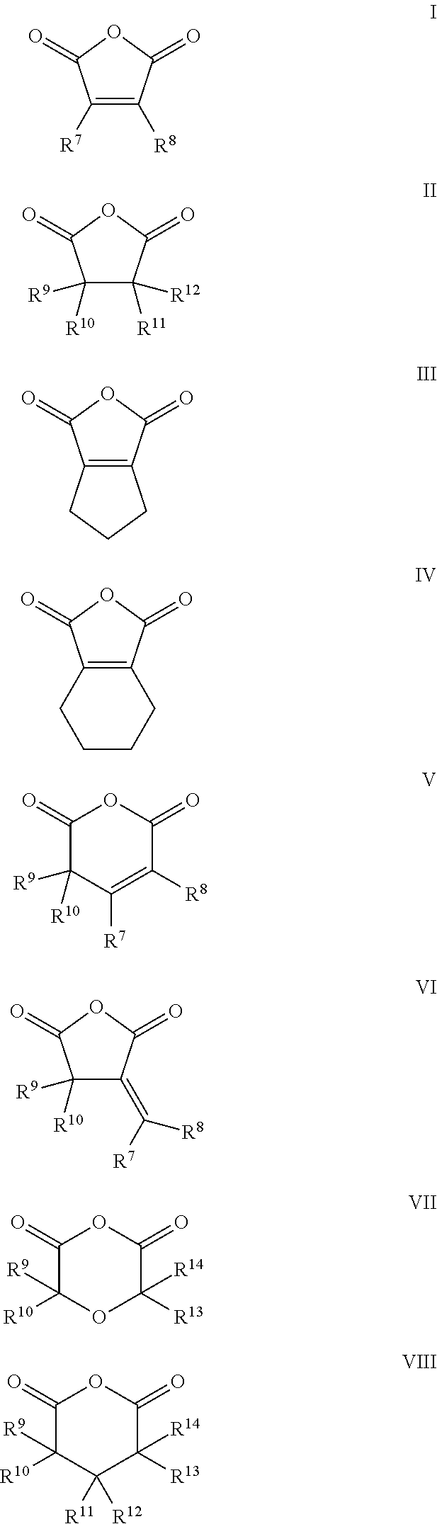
C1([R7])=C([R8])C(=O)OC1=O.C1([R10])([R9])C([R11])([R12])C(=O)OC1=O.C12=C(C(=O)OC1=O)CCC2.C12=C(C(=O)OC1=O)CCCC2.C1(=O)C([R10])([R9])C([R7])=C([R8])C(=O)O1.C1([R10])([R9])C(=C([R8])[R7])C(=O)OC1=O.C1(=O)C([R10])([R9])OC([R13])([R14])C(=O)O1.C1(=O)C([R10])([R9])C([R11])([R12])C([R13])([R14])C(=O)O1
